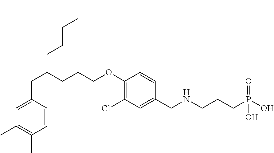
C1=CC(CC(CCCCC)CCCOC2=C(Cl)C=C(CNCCCP(O)(=O)O)C=C2)=CC(C)=C1C
